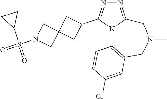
N1=C2N(C(C3CC4(C3)CN(S(=O)(C3CC3)=O)C4)=N1)C1=C(CN(C)C2)C=C(Cl)C=C1
